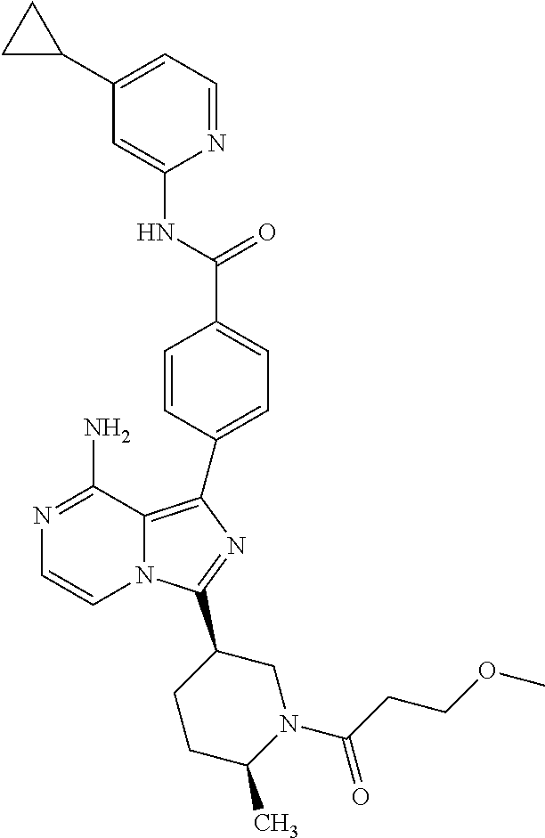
N1=C(N)C2=C(C3=CC=C(C(=O)NC4=CC(C5CC5)=CC=N4)C=C3)N=C(C3CCC(C)N(C(=O)CCOC)C3)N2C=C1
